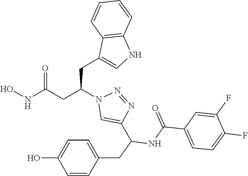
ONC(CC(N1C=C(C(CC2=CC=C(O)C=C2)NC(C2=CC=C(F)C(F)=C2)=O)N=N1)CC1=CNC2=C1C=CC=C2)=O
